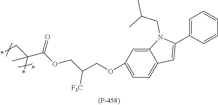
C1=C(OCC(COC(C(C*)(*)C)=O)[F3C])C=C2C(=C1)C=C(C1=CC=CC=C1)N2CC(C)C
